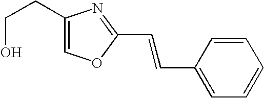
C1(CCO)=COC(C=CC2=CC=CC=C2)=N1
